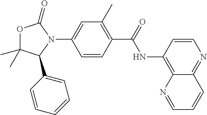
C1=CC(C(=O)NC2=C3C(=NC=C2)C=CC=N3)=C(C)C=C1N1C(=O)OC(C)(C)C1C1=CC=CC=C1
